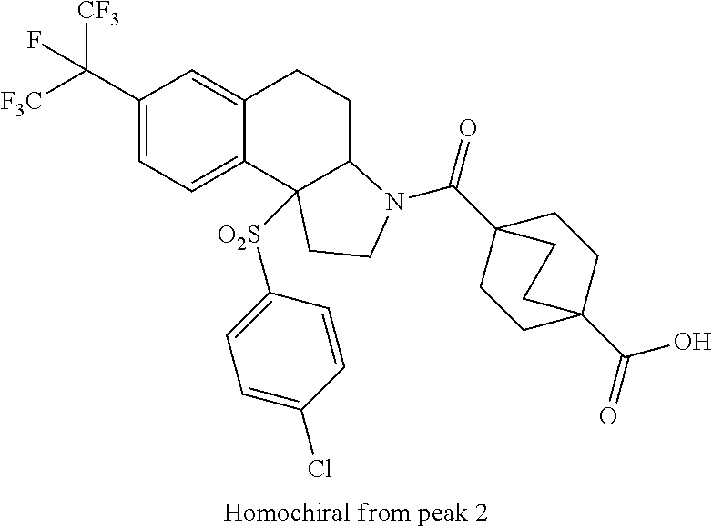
C1(C([F3C])([CF3])F)=CC=C2C(=C1)CCC1C2([O2S]C2=CC=C(Cl)C=C2)CCN1C(C12CCC(C(=O)O)(CC1)CC2)=O
